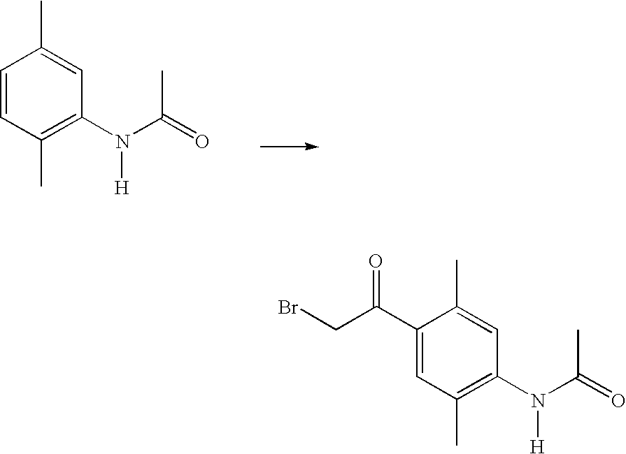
C1=CC(C)=C(N(C(C)=O)[H])C=C1C.C1(C(CBr)=O)=CC(C)=C(N(C(C)=O)[H])C=C1C
